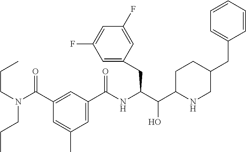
C1=C(C(N(CCC)CCC)=O)C=C(C)C=C1C(NC(C(C1NCC(CC2=CC=CC=C2)CC1)O)CC1=CC(F)=CC(F)=C1)=O
